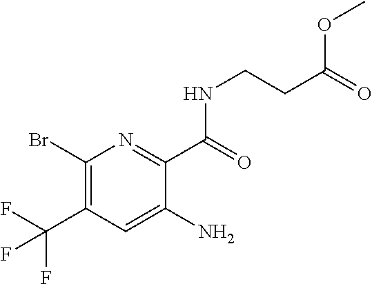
C1(Br)=C(C(F)(F)F)C=C(N)C(C(=O)NCCC(=O)OC)=N1
